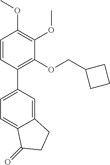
C1=CC(C2=CC=C3C(=C2)CCC3=O)=C(OCC2CCC2)C(OC)=C1OC
